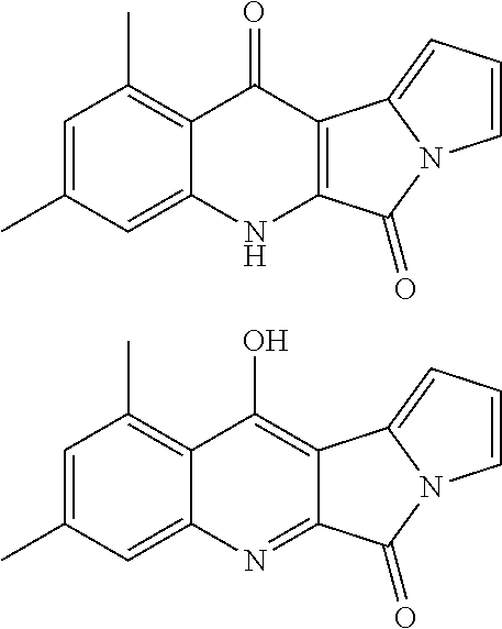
C1=C(C)C=C2C(=C1C)C(=O)C1=C(N2)C(=O)N2C1=CC=C2.C1=C(C)C=C2C(=C1C)C(O)=C1C(=N2)C(=O)N2C1=CC=C2
